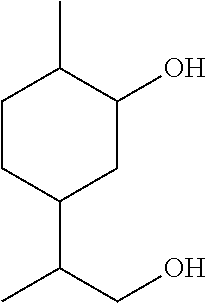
C1CC(C(CO)C)CC(O)C1C
